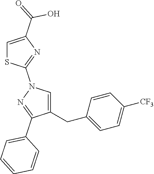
C1=C(CC2=CC=C([CF3])C=C2)C(C2=CC=CC=C2)=NN1C1=NC(C(O)=O)=CS1
